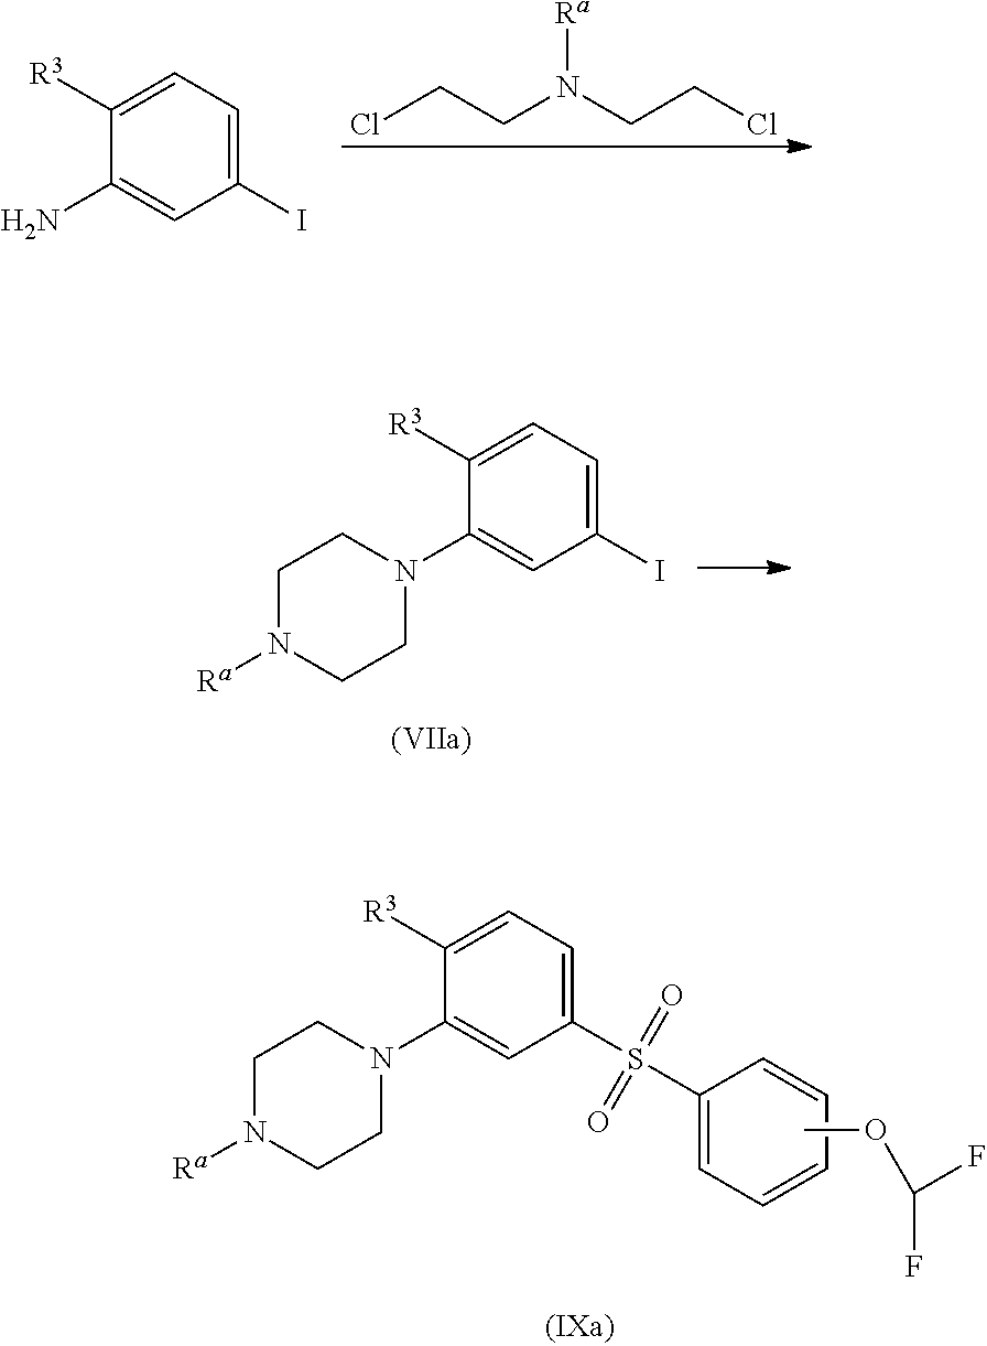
ClCCN(CCCl)[Ra].C1([R3])=CC=C(I)C=C1N.C1([R3])=CC=C(I)C=C1N1CCN([Ra])CC1.C1([R3])=CC=C(S(=O)(=O)C2=CC=CC=C2)C=C1N1CCN([Ra])CC1.COC(F)F
